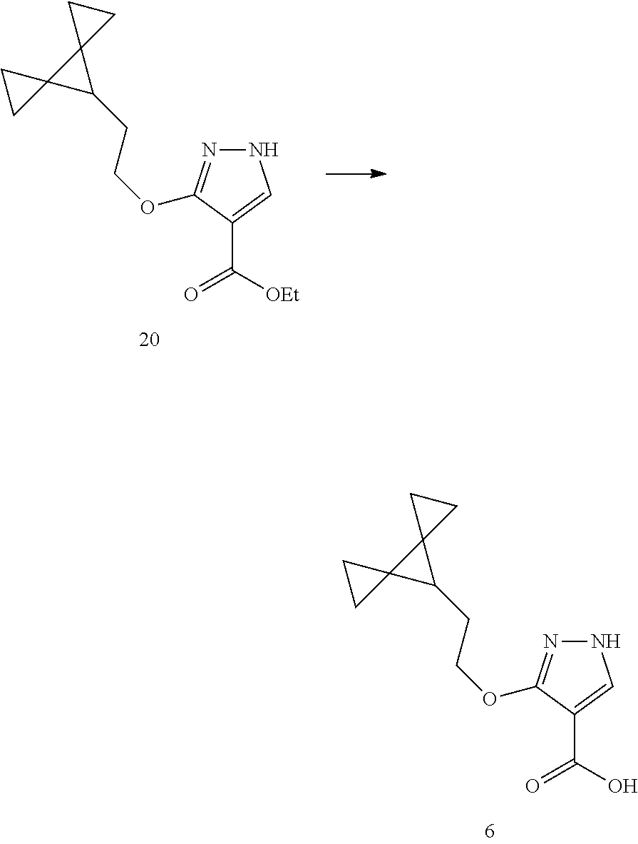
N1N=C(OCCC2C3(C24CC4)CC3)C(C([OEt])=O)=C1.N1N=C(OCCC2C3(C24CC4)CC3)C(C(O)=O)=C1
